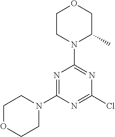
N1=C(N2CCOCC2)N=C(Cl)N=C1N1C(C)COCC1
